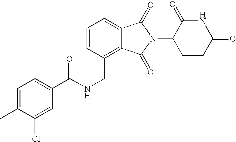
N(CC1=C2C(=CC=C1)C(=O)N(C1CCC(=O)NC1=O)C2=O)C(=O)C1=CC=C(C)C(Cl)=C1
